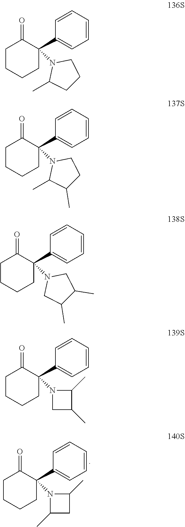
C1(C2(N3C(C)CC3C)C(=O)CCCC2)=CC=CC=C1.C1(C2(N3C(C)C(C)CC3)C(=O)CCCC2)=CC=CC=C1.C1(C2(N3C(C)CCC3)C(=O)CCCC2)=CC=CC=C1.C1(C2(N3CC(C)C(C)C3)C(=O)CCCC2)=CC=CC=C1.C1(C2(N3CC(C)C3C)C(=O)CCCC2)=CC=CC=C1
